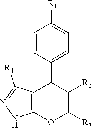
C1=CC(C2C3=C(OC([R3])=C2[R2])NN=C3[R4])=CC=C1[R1]
